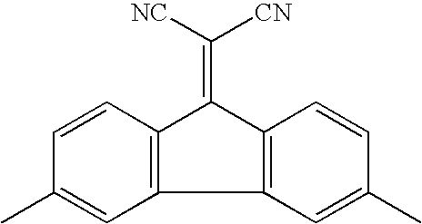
C1=CC(C)=CC2=C1C(=C([NC])[CN])C1=C2C=C(C)C=C1
